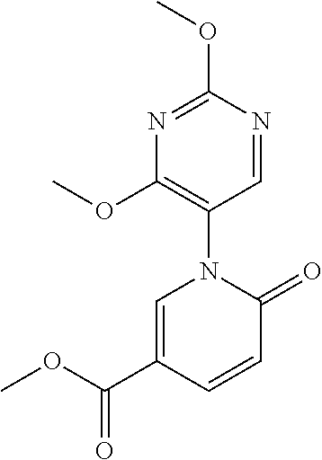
C1=C(C(OC)=O)C=CC(=O)N1C1=C(OC)N=C(OC)N=C1
